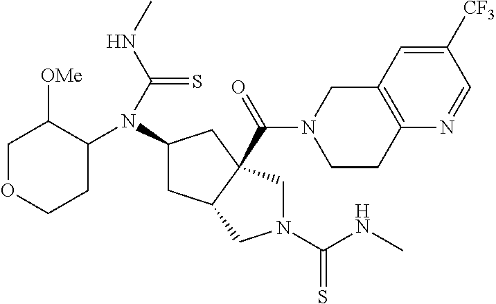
C1OCCC(N(C2CC3C(C(=O)N4CCC5=C(C4)C=C([CF3])C=N5)(C2)CN(C(=S)NC)C3)C(NC)=S)C1[OMe]
